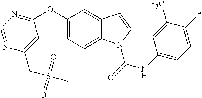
C1(OC2=NC=NC(CS(C)(=O)=O)=C2)=CC=C2C(=C1)C=CN2C(=O)NC1=CC=C(F)C([F3C])=C1
